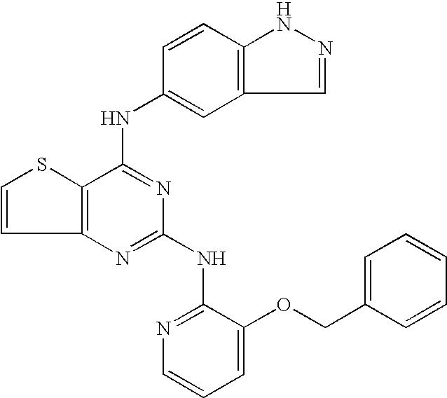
C12=C(C(NC3=CC4=C(C=C3)NN=C4)=NC(NC3=NC=CC=C3OCC3=CC=CC=C3)=N1)SC=C2
